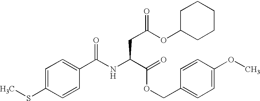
C1=C(SC)C=CC(C(NC(C(OCC2=CC=C(OC)C=C2)=O)CC(OC2CCCCC2)=O)=O)=C1
